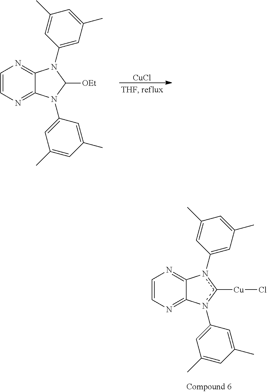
C1=CN=C2C(=N1)N(C1=CC(C)=CC(C)=C1)C([OEt])N2C1=CC(C)=CC(C)=C1.[CuCl].C1=CN=C2C(=N1)n(C1=CC(C)=CC(C)=C1)c([Cu]Cl)n2C1=CC(C)=CC(C)=C1
